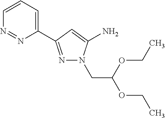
C1=CC=C(C2=NN(CC(OCC)OCC)C(N)=C2)N=N1
